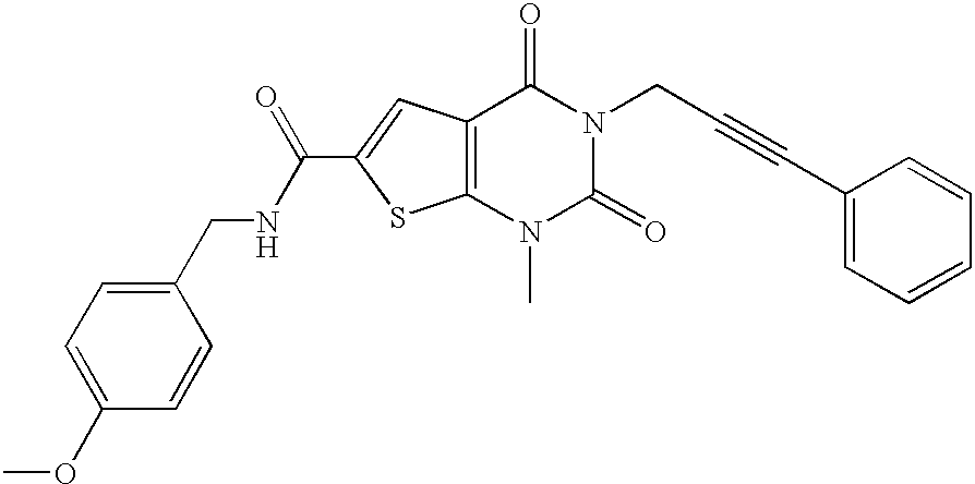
C12=C(C=C(C(NCC3=CC=C(OC)C=C3)=O)S1)C(=O)N(CC#CC1=CC=CC=C1)C(=O)N2C
